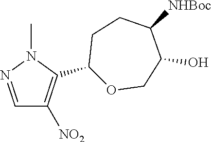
C1=NN(C)C(C2OCC(O)C([NHBoc])CC2)=C1[NO2]
